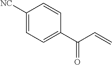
C1([NC])=CC=C(C(C=C)=O)C=C1
